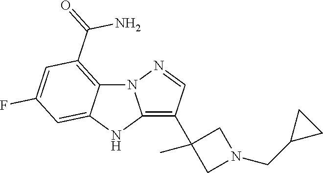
N12C3=C(C(=O)N)C=C(F)C=C3NC1=C(C1(C)CN(CC3CC3)C1)C=N2
